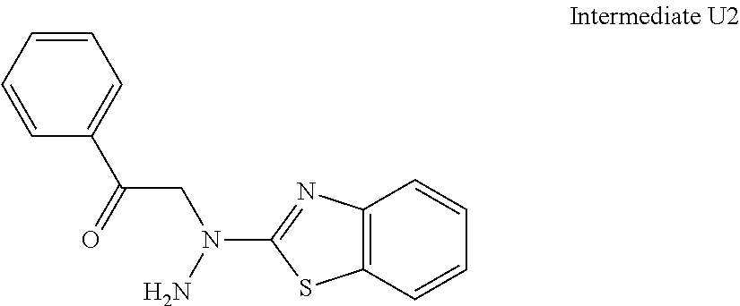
NN(C1=NC2=C(S1)C=CC=C2)CC(C1=CC=CC=C1)=O
